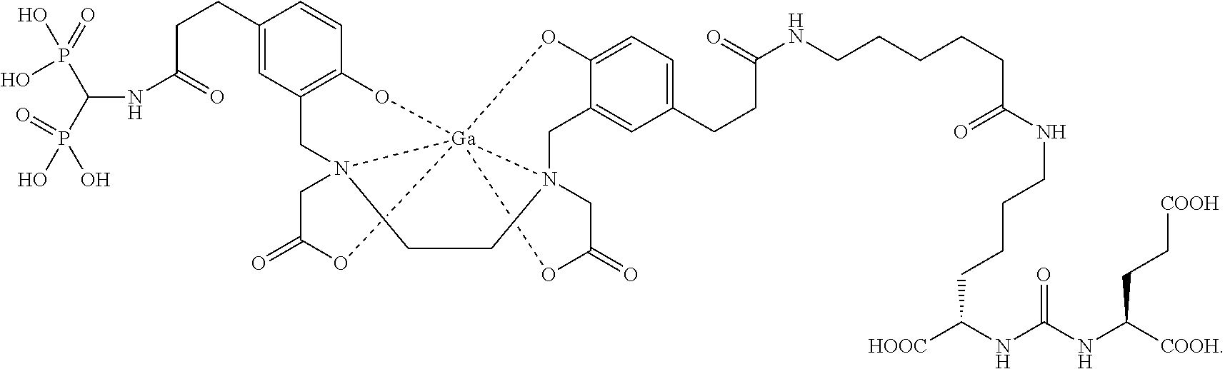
C1(CCC(NC(P(=O)(O)O)P(O)(O)=O)=O)=CC2=C(C=C1)O[Ga]1345N(C2)(CC(=O)O1)CCN3(CC1=CC(CCC(NCCCCCC(NCCCCC([HOOC])NC(NC([COOH])CC[COOH])=O)=O)=O)=CC=C1O4)CC(=O)O5
